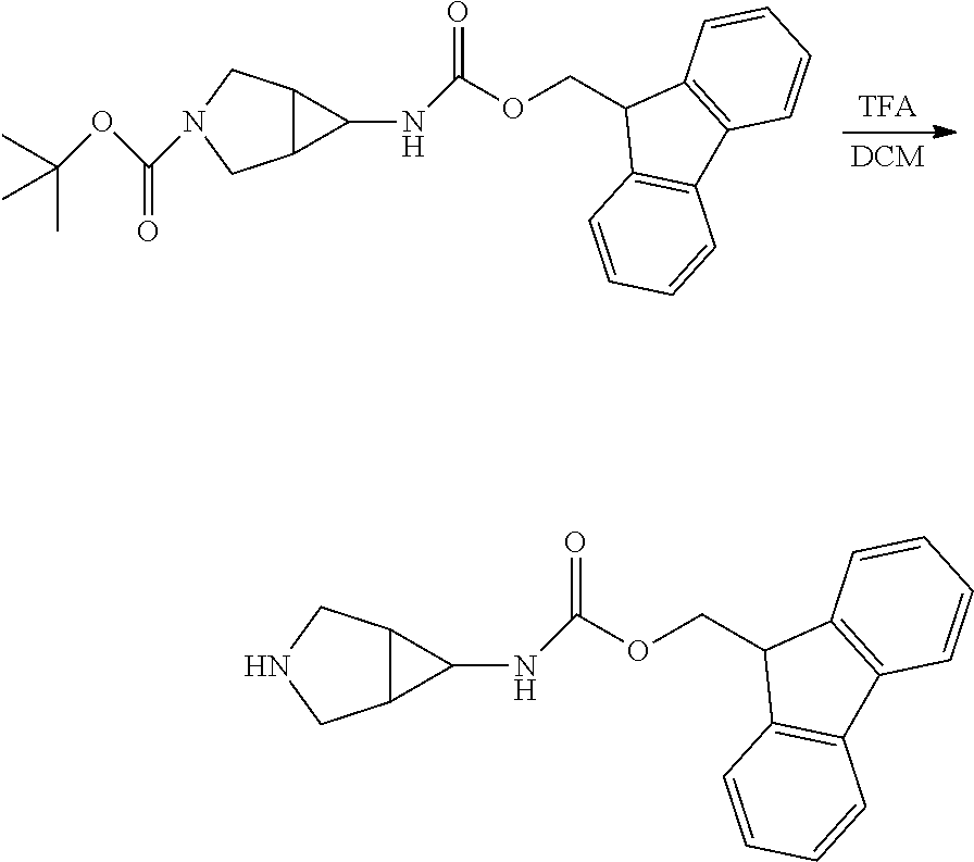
C1(NC(OCC2C3=C(C4=C2C=CC=C4)C=CC=C3)=O)C2C1CN(C(OC(C)(C)C)=O)C2.C1(NC(OCC2C3=C(C4=C2C=CC=C4)C=CC=C3)=O)C2C1CNC2
